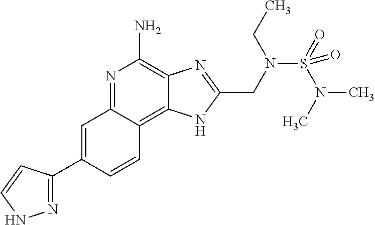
C1=C(C2=NNC=C2)C=CC2=C3C(=C(N)N=C12)N=C(CN(S(=O)(N(C)C)=O)CC)N3
